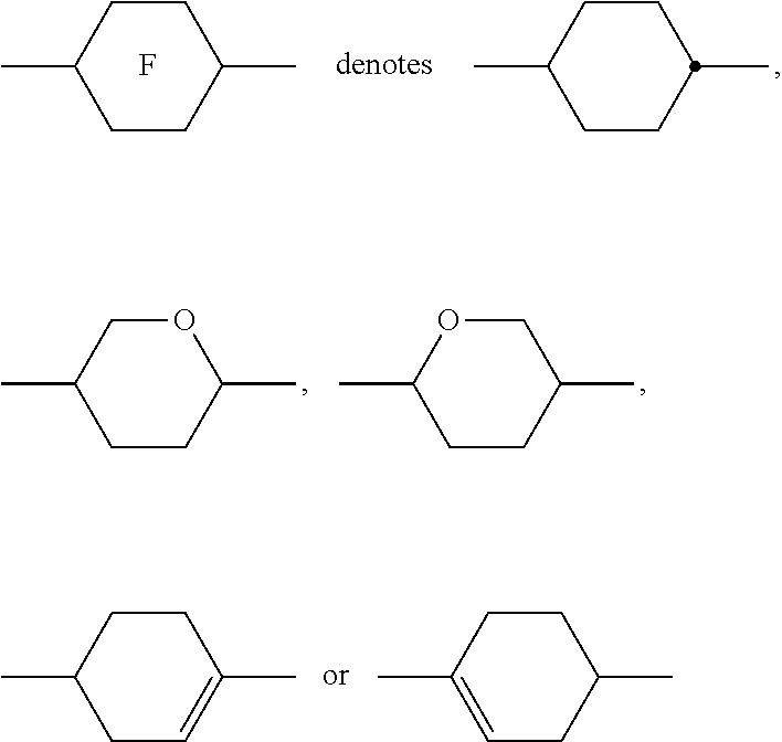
C1CC(C)CCC1C.F.C1CC(C)CCC1C.O1CC(C)CCC1C.C1OC(C)CCC1C.C1CC(C)CC=C1C.C1CC(C)=CCC1C
